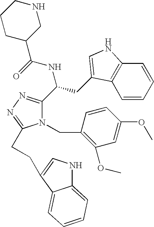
N1(CC2=C(OC)C=C(OC)C=C2)C(C(CC2=CNC3=C2C=CC=C3)NC(=O)C2CNCCC2)=NN=C1CCC1=CNC2=CC=CC=C21
